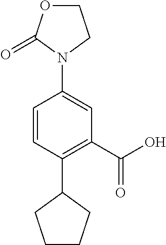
C1(C2CCCC2)=C(C(O)=O)C=C(N2CCOC2=O)C=C1
